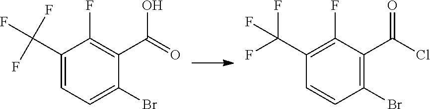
C1=C(C(F)(F)F)C(F)=C(C(O)=O)C(Br)=C1.C1=CC(Br)=C(C(=O)Cl)C(F)=C1C(F)(F)F
